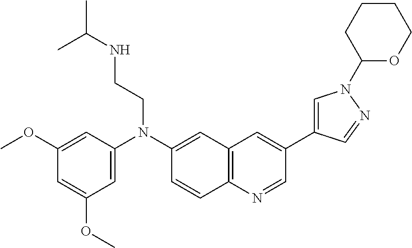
N(C1=CC(OC)=CC(OC)=C1)(C1=CC2=C(C=C1)N=CC(C1=CN(C3OCCCC3)N=C1)=C2)CCNC(C)C
